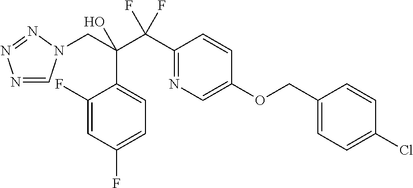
N1=CN(CC(C(C2=NC=C(OCC3=CC=C(Cl)C=C3)C=C2)(F)F)(O)C2=CC=C(F)C=C2F)N=N1
